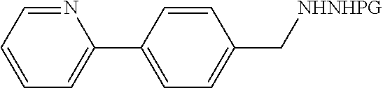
N1=CC=CC=C1C1=CC=C(C[NHNHPG])C=C1
